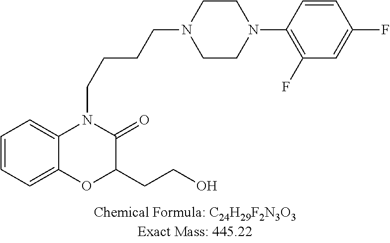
C1=CC=C2C(=C1)N(CCCCN1CCN(C3=C(F)C=C(F)C=C3)CC1)C(=O)C(CCO)O2
